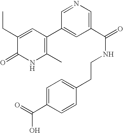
C1(C)=C(C2=CC(C(=O)NCCC3=CC=C(C(=O)O)C=C3)=CN=C2)C=C(CC)C(=O)N1
